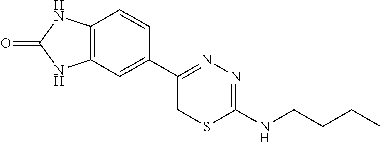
C12=C(C=C(C3=NN=C(NCCCC)SC3)C=C1)NC(=O)N2
